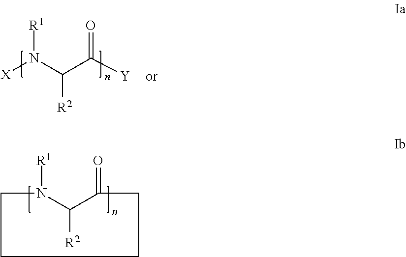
C1N([R1])C([R2])C(=O)CCC1.[X]N(C(C([Y])=O)[R2])[R1]
